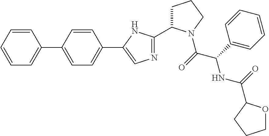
C1=CC=CC(C2=CC=C(C3=CN=C(C4CCCN4C(C(C4=CC=CC=C4)NC(=O)C4OCCC4)=O)N3)C=C2)=C1
